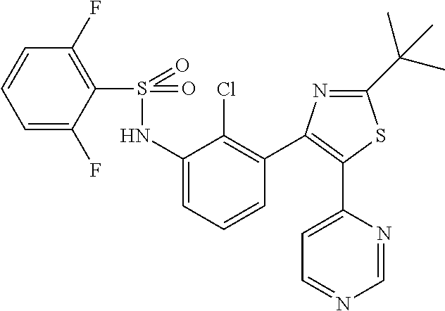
S(=O)(NC1=CC=CC(C2=C(C3=CC=NC=N3)SC(C(C)(C)C)=N2)=C1Cl)(=O)C1=C(F)C=CC=C1F
